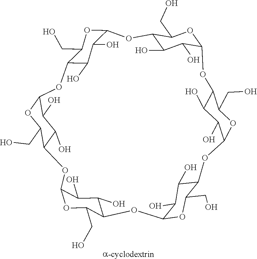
C12C(O)C(O)C(OC1CO)OC1C(O)C(O)C(OC1CO)OC1C(O)C(O)C(OC1CO)OC1C(O)C(O)C(OC1CO)OC1C(O)C(O)C(OC1CO)OC1C(O)C(O)C(O2)OC1CO
